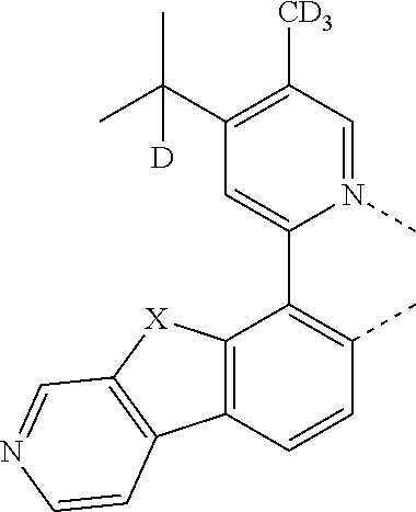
C12=C(C=CC(C)=C1C1=CC(C(C)(C)[D])=C([CD3])C=N1C)C1=C([X]2)C=NC=C1
